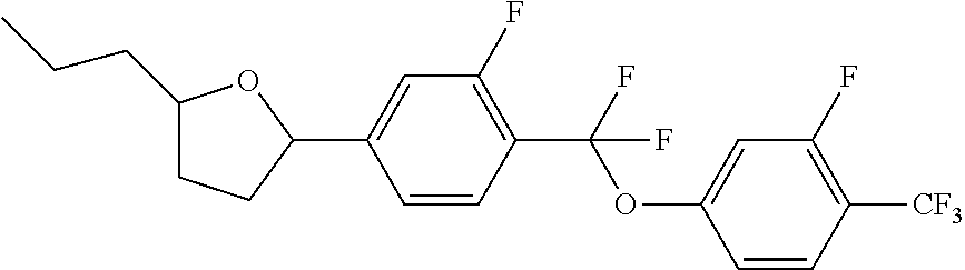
C1(CCC)CCC(C2=CC(F)=C(C(OC3=CC(F)=C([CF3])C=C3)(F)F)C=C2)O1
